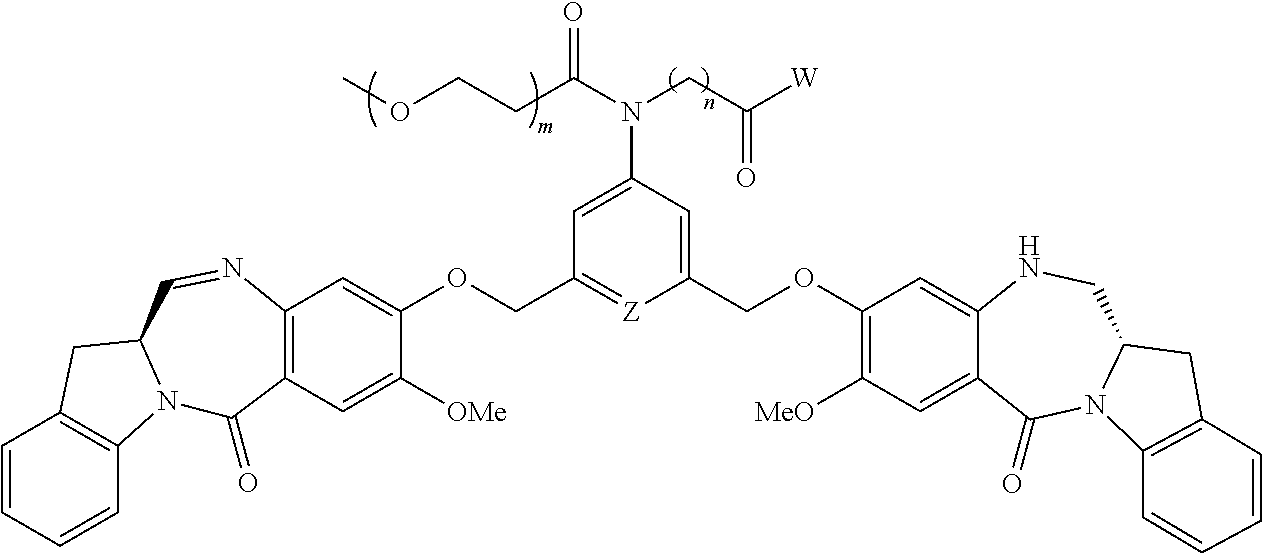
C1=CC=CC2=C1CC1N2C(=O)C2=C(N=C1)C=C(OCC1=[Z]C(COC3=C([MeO])C=C4C(=C3)NCC3N(C4=O)C4=C(C3)C=CC=C4)=CC(N(C(CCOC)=O)CC([W])=O)=C1)C([OMe])=C2
